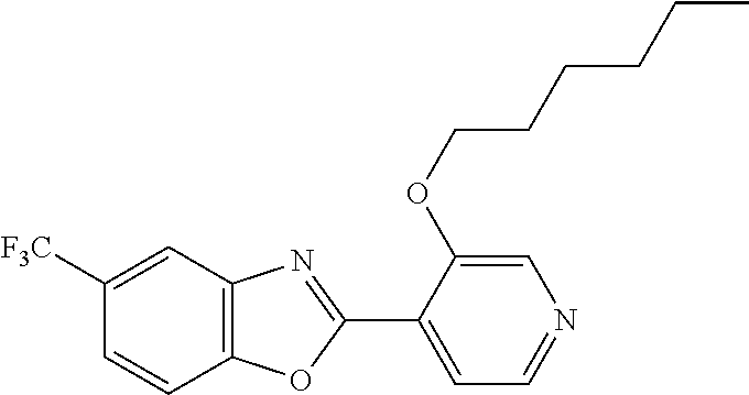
C12=C(C=C([F3C])C=C1)N=C(C1=CC=NC=C1OCCCCCC)O2
